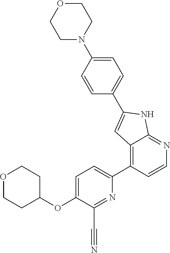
O1CCC(OC2=CC=C(C3=C4C(=NC=C3)NC(C3=CC=C(N5CCOCC5)C=C3)=C4)N=C2C#N)CC1
